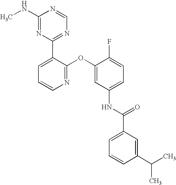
C1(NC)=NC(C2=CC=CN=C2OC2=CC(NC(C3=CC=CC(C(C)C)=C3)=O)=CC=C2F)=NC=N1
